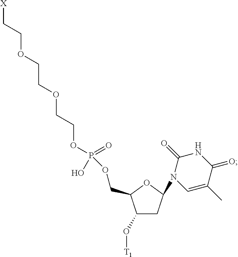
C1(O[T1])CC(N2C=C(C)C(=O)NC2=O)OC1COP(O)(OCCOCCOCC[X])=O
